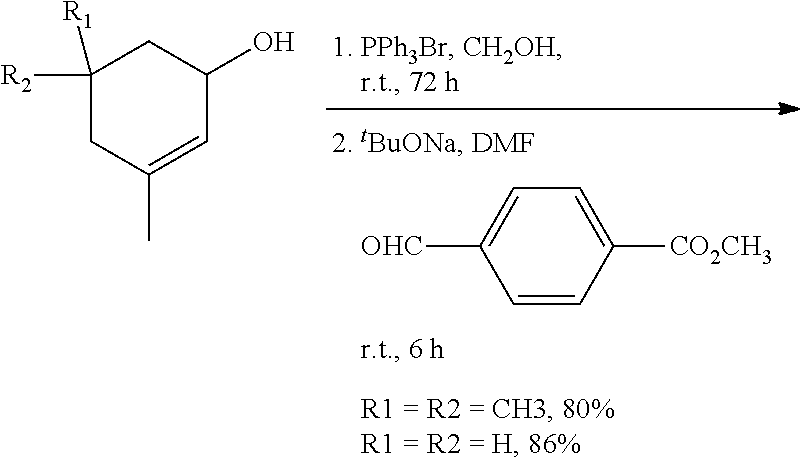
[OHC]C1=CC=C([CO2CH3])C=C1.C1([R2])([R1])CC(C)=CC(O)C1
